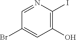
C1=NC(I)=C(O)C=C1Br
